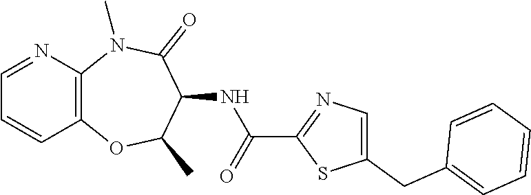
C12=C(N(C)C(=O)C(NC(C3=NC=C(CC4=CC=CC=C4)S3)=O)C(C)O1)N=CC=C2
